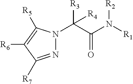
C(C(N([R1])[R2])=O)([R3])([R4])N1N=C([R7])C([R6])=C1[R5]
